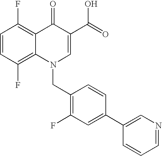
C12=C(F)C=CC(F)=C1C(=O)C(C(=O)O)=CN2CC1=C(F)C=C(C2=CN=CC=C2)C=C1
